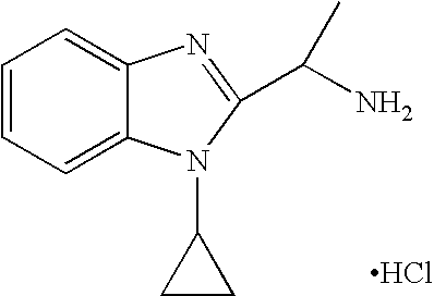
C1=CC=C2C(=C1)N=C(C(C)N)N2C1CC1.Cl
